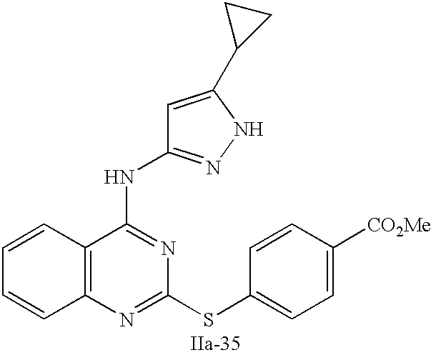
C12=C(N=C(SC3=CC=C([CO2Me])C=C3)N=C1NC1=NNC(C3CC3)=C1)C=CC=C2
